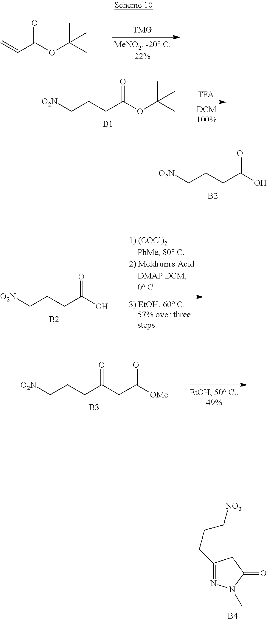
O=C(O)CCC[O2N].[B2].C1(CCC[NO2])=NN(C)C(=O)C1.[B4].O=C(OC(C)(C)C)C=C.O=C(OC(C)(C)C)CCC[O2N].[B1].O=C(O)CCC[O2N].[B2].O=C(CC([OMe])=O)CCC[O2N].[B3]
